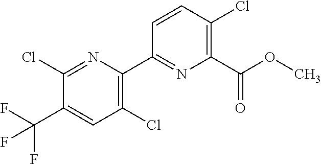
C1(Cl)=C(C(OC)=O)N=C(C2=C(Cl)C=C(C(F)(F)F)C(Cl)=N2)C=C1
